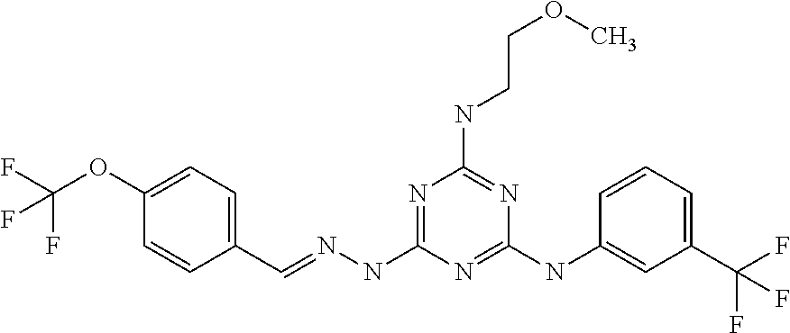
C1=CC(C=NNC2=NC(NCCOC)=NC(NC3=CC(C(F)(F)F)=CC=C3)=N2)=CC=C1OC(F)(F)F
